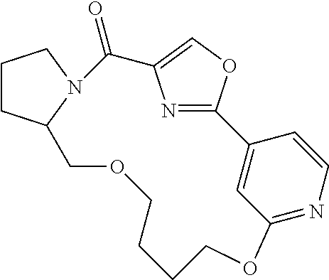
C12=NC=CC(=C1)C1=NC(=CO1)C(=O)N1C(CCC1)COCCCCO2
